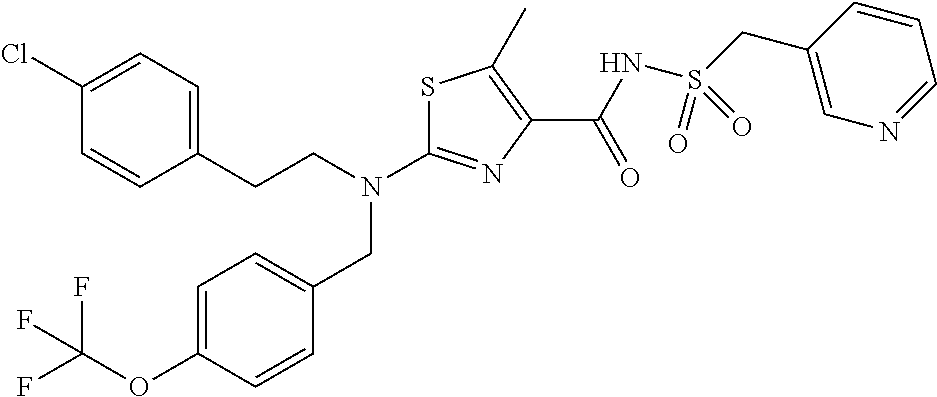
S1C(N(CCC2=CC=C(Cl)C=C2)CC2=CC=C(OC(F)(F)F)C=C2)=NC(C(NS(CC2=CN=CC=C2)(=O)=O)=O)=C1C
